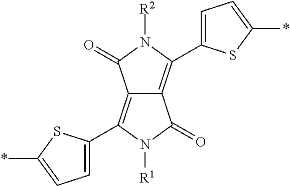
C12=C(C3=CC=C(*)S3)N([R1])C(=O)C1=C(C1=CC=C(*)S1)N([R2])C2=O
